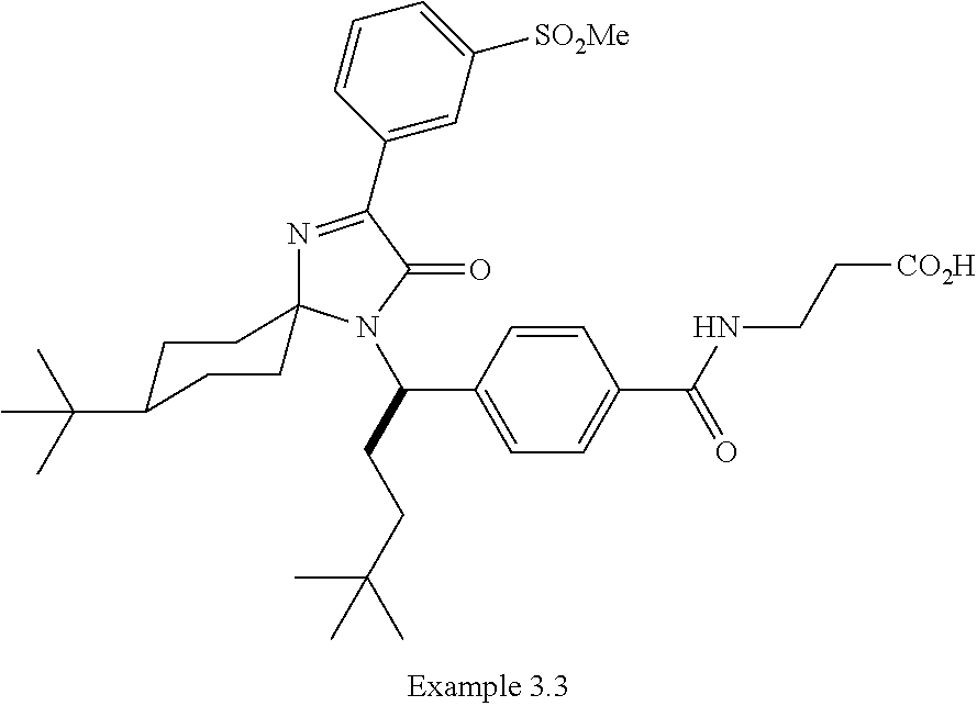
C1=C(C(NCC[CO2H])=O)C=CC(C(N2C3(N=C(C4=CC([SO2Me])=CC=C4)C2=O)CCC(C(C)(C)C)CC3)CCC(C)(C)C)=C1
